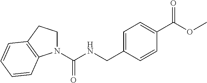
C1=C(CNC(N2CCC3=C2C=CC=C3)=O)C=CC(C(OC)=O)=C1
